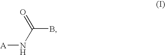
[A]NC(B)=O
